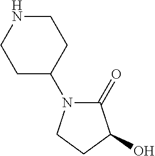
C1C(N2C(=O)C(O)CC2)CCNC1
